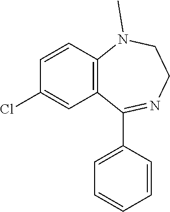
C1=CC2=C(C=C1Cl)C(C1=CC=CC=C1)=NCCN2C
